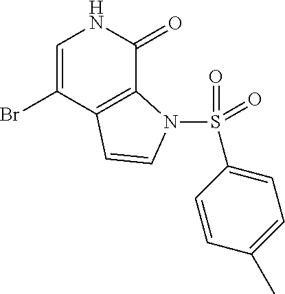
C1=C(Br)C2=C(C(=O)N1)N(S(=O)(=O)C1=CC=C(C)C=C1)C=C2
